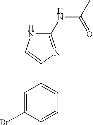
N1C(NC(C)=O)=NC(C2=CC=CC(Br)=C2)=C1
